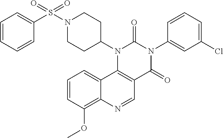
C1=CC(OC)=C2C(=C1)C1=C(C=N2)C(=O)N(C2=CC(Cl)=CC=C2)C(=O)N1C1CCN(S(C2=CC=CC=C2)(=O)=O)CC1
